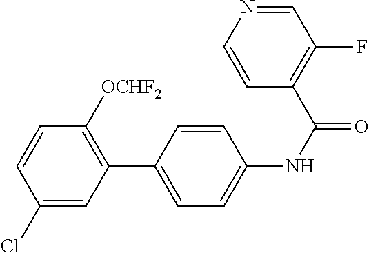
C1(Cl)=CC(C2=CC=C(NC(=O)C3=C(F)C=NC=C3)C=C2)=C([OCHF2])C=C1
